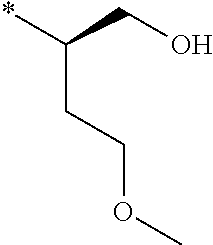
*C(CO)CCOC
